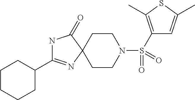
N1C(C2CCCCC2)=NC2(C1=O)CCN(S(C1=C(C)SC(C)=C1)(=O)=O)CC2
